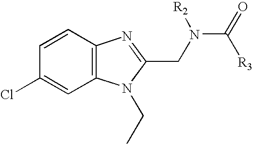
C1=CC2=C(C=C1Cl)N(CC)C(CN(C(=O)[R3])[R2])=N2
